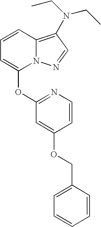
O(C1=NC=CC(OCC2=CC=CC=C2)=C1)C1=CC=CC2=C(N(CC)CC)C=NN12
